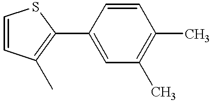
C1(C2=C(C)C=CS2)=CC(C)=C(C)C=C1
